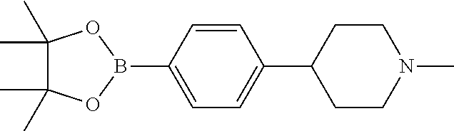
C1(C)(C)C(C)(C)OB(C2=CC=C(C3CCN(C)CC3)C=C2)O1
